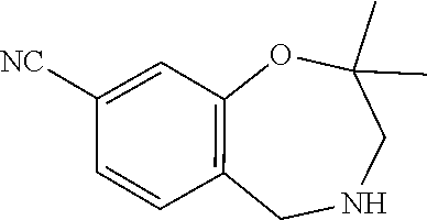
C1([NC])=CC2=C(C=C1)CNCC(C)(C)O2
